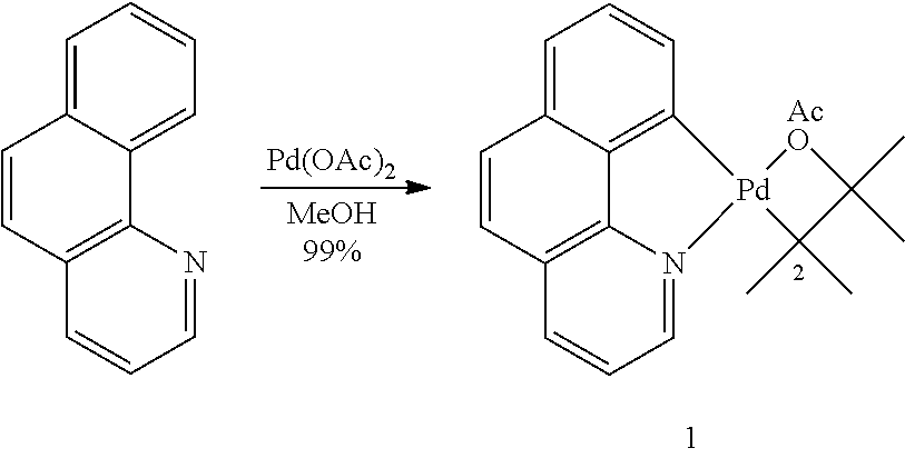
C1=C2C3=C(C=C1)[Pd]1(N4=CC=CC(=C34)C=C2)[AcO]C(C)(C)C1(C)C.C1=C2C(=CC=C1)C1=C(C=C2)C=CC=N1.[Pd(OAc)2]
